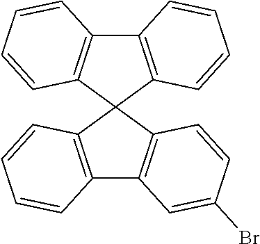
C12=C(C3(C4=C1C=C(Br)C=C4)C1=C(C4=C3C=CC=C4)C=CC=C1)C=CC=C2
